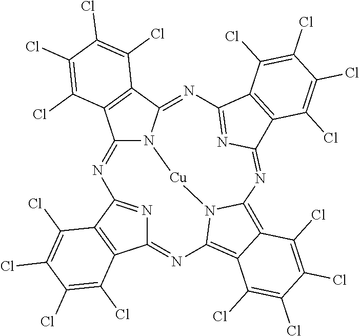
C12=NC3=C4C(=C5N3[Cu]N3C(=NC(=N1)C1=C2C(Cl)=C(Cl)C(Cl)=C1Cl)C1=C(C3=NC2=NC(=N5)C3=C2C(Cl)=C(Cl)C(Cl)=C3Cl)C(Cl)=C(Cl)C(Cl)=C1Cl)C(Cl)=C(Cl)C(Cl)=C4Cl
